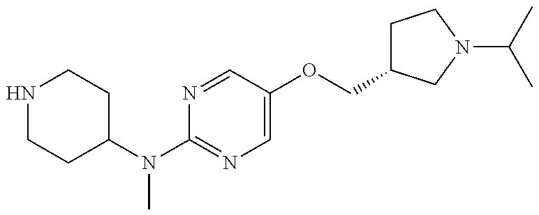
N1CCC(N(C2=NC=C(OCC3CCN(C(C)C)C3)C=N2)C)CC1
